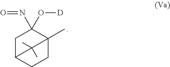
C1C2CCC(C)(C1(N=O)O[D])C2(C)C
